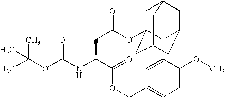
CC(OC(NC(C(OCC1=CC=C(OC)C=C1)=O)CC(OC12CC3CC(CC(C1)C3)C2)=O)=O)(C)C
